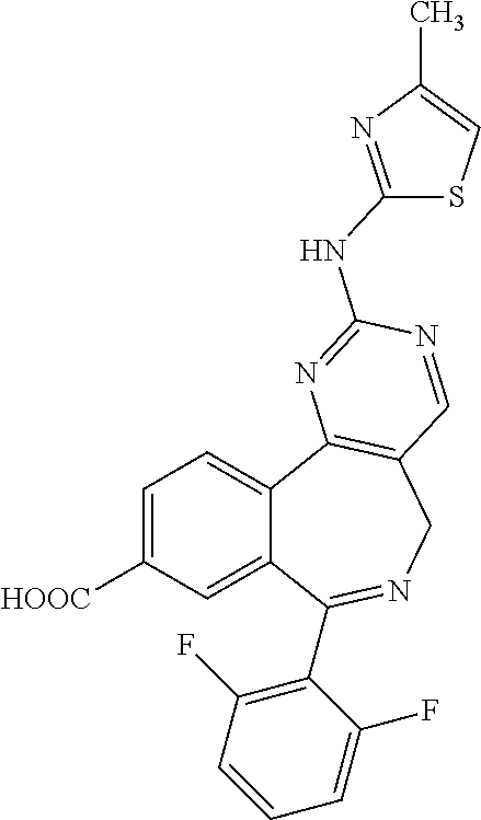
C1=C([HOOC])C=C2C(=C1)C1=C(CN=C2C2=C(F)C=CC=C2F)C=NC(NC2=NC(C)=CS2)=N1
